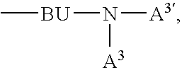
C[BU]N([A3])[A3]
